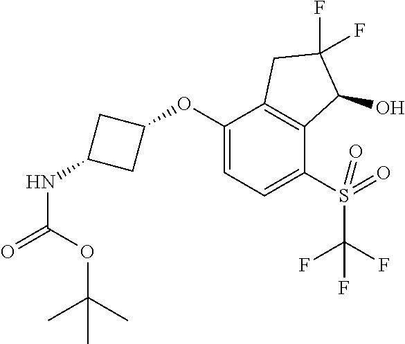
C1(OC2CC(NC(OC(C)(C)C)=O)C2)=CC=C(S(=O)(C(F)(F)F)=O)C2=C1CC(F)(F)C2O
